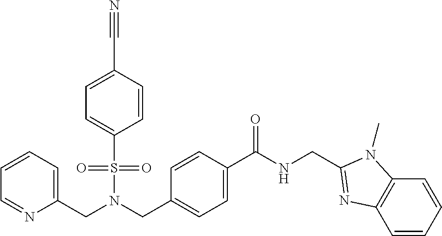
C1=CC(C#N)=CC=C1S(N(CC1=CC=C(C(=O)NCC2=NC3=C(C=CC=C3)N2C)C=C1)CC1=CC=CC=N1)(=O)=O
